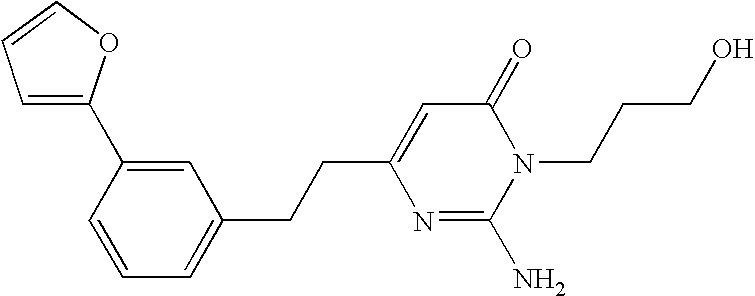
C1=C(C2=CC=CO2)C=CC=C1CCC1=CC(=O)N(CCCO)C(N)=N1
